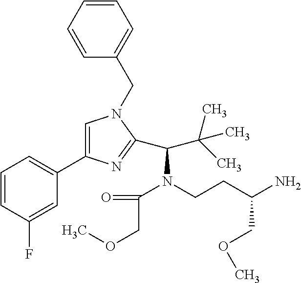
C1=CC(F)=CC(C2=CN(CC3=CC=CC=C3)C(C(C(C)(C)C)N(C(COC)=O)CCC(COC)N)=N2)=C1
